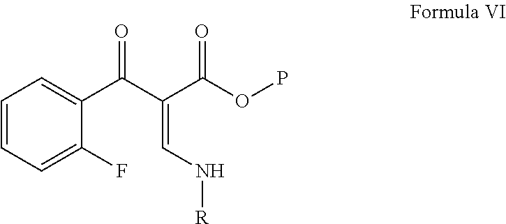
C1=CC=C(F)C(C(C(=CN[R])C(OP)=O)=O)=C1
